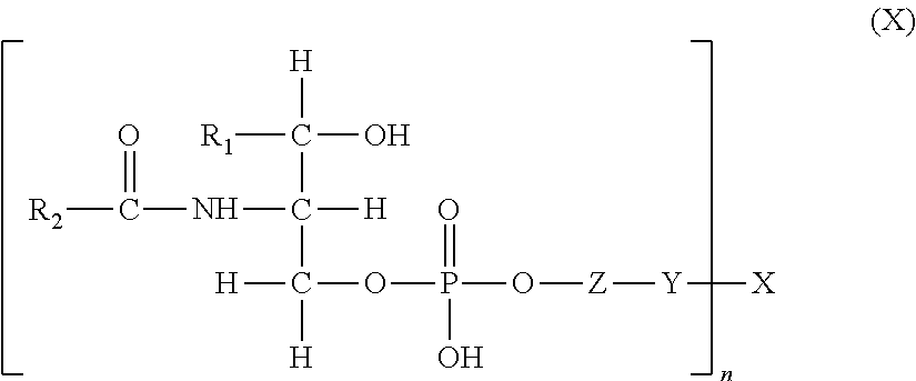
C([R2])(=O)NC([H])(C([H])([H])OP(=O)(O)O[Z][Y][X])C(O)([H])[R1]
